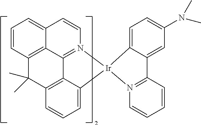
C12=C3C(C)(C)C4=C5C1=N(C=CC2=CC=C3)[Ir]1(C5=CC=C4)C2=CC=C(N(C)C)C=C2C2=N1C=CC=C2
